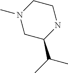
C1CN(C)CC(C(C)C)N1
